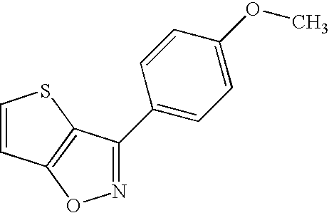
C1=CC2=C(S1)C(C1=CC=C(OC)C=C1)=NO2
